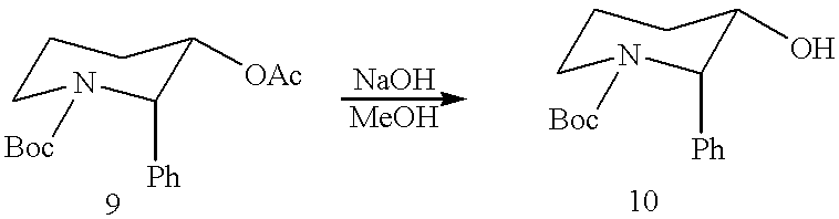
C1([Ph])C([OAc])CCCN1[Boc].C1([Ph])C(O)CCCN1[Boc]
